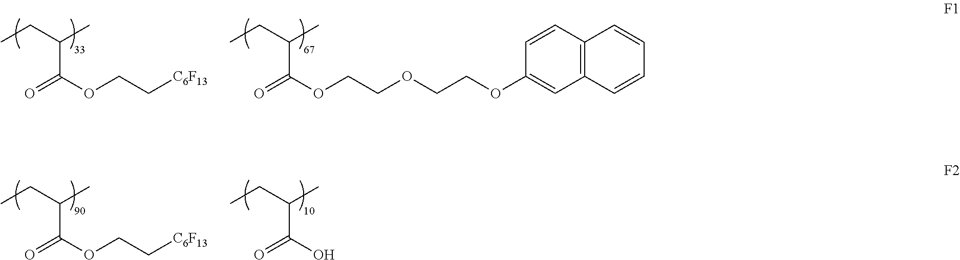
CCC(C)C(OCC[C6F13])=O.CCC(C)C(OCCOCCOC1=CC2=C(C=C1)C=CC=C2)=O.CCC(C)C(OCC[C6F13])=O.CCC(C)C(O)=O
